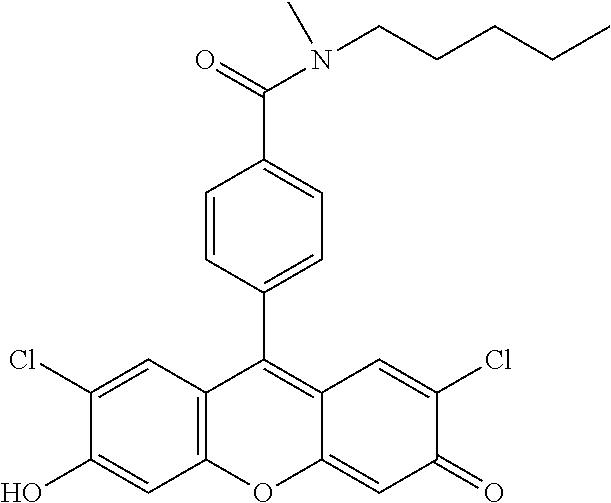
C12=C(C=C(Cl)C(O)=C1)C(C1=CC=C(C(=O)N(CCCCC)C)C=C1)=C1C(=CC(=O)C(Cl)=C1)O2
